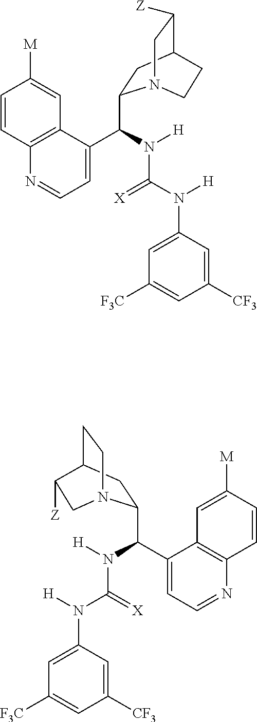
C1=CC2=C(C=C1[M])C(C(C1CC3C([Z])CN1CC3)N([H])C(N([H])C1=CC([F3C])=CC([CF3])=C1)=[X])=CC=N2.C1=CC2=C(C=C1[M])C(C(C1CC3CCN1CC3[Z])N([H])C(N([H])C1=CC([F3C])=CC([CF3])=C1)=[X])=CC=N2
